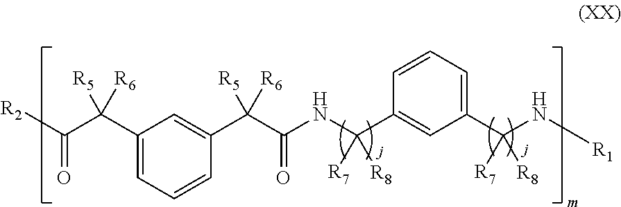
C1(C(C([R2])=O)([R5])[R6])=CC=CC(C(C(NC(C2=CC(C(N[R1])([R7])[R8])=CC=C2)([R7])[R8])=O)([R5])[R6])=C1
